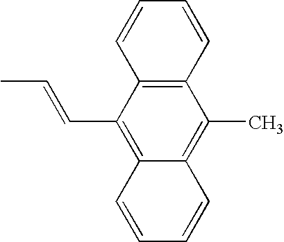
C1(C=CC)=C2C(=C(C)C3=C1C=CC=C3)C=CC=C2
